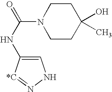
C1=C(NC(=O)N2CCC(O)(C)CC2)[*C]=NN1
